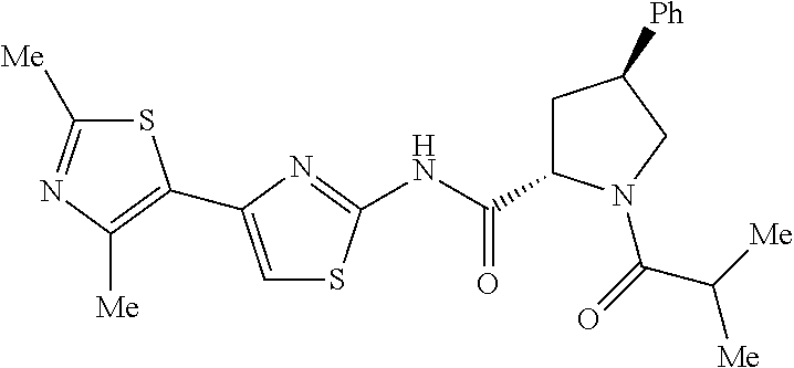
S1C([Me])=NC([Me])=C1C1=CSC(NC(=O)C2CC([Ph])CN2C(C([Me])[Me])=O)=N1
